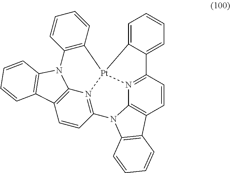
C1=CC2=N3C4=C1C1=C(N4C4=N5C6=C(C=C4)C4=C(N6C6=C([Pt]35C3=CC=CC=C23)C=CC=C6)C=CC=C4)C=CC=C1
